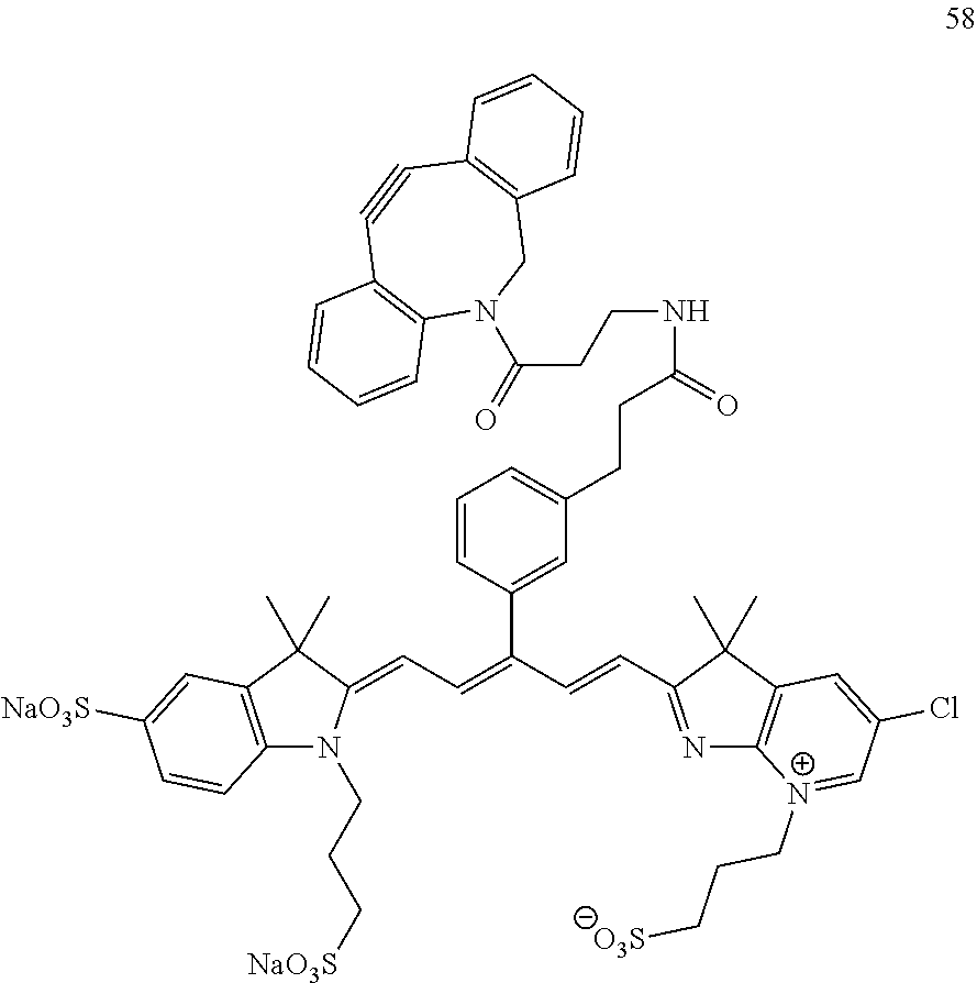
C1=CC(C(=CC=C2N(CCC[NaO3S])C3=C(C2(C)C)C=C([NaO3S])C=C3)C=CC2=NC3=C(C2(C)C)C=C(Cl)C=[N+]3CCC[O3S])=CC(CCC(NCCC(=O)N2CC3=C(C#CC4=C2C=CC=C4)C=CC=C3)=O)=C1
